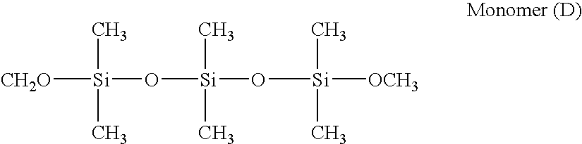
[CH2O][Si](O[Si](O[Si]([OCH3])(C)C)(C)C)(C)C
